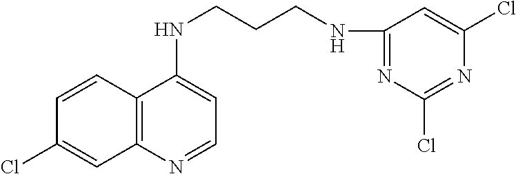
C12=C(N=CC=C1NCCCNC1=NC(Cl)=NC(Cl)=C1)C=C(Cl)C=C2
